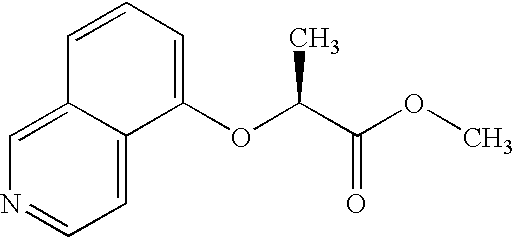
C1=C2C(=CN=C1)C=CC=C2OC(C(OC)=O)C
